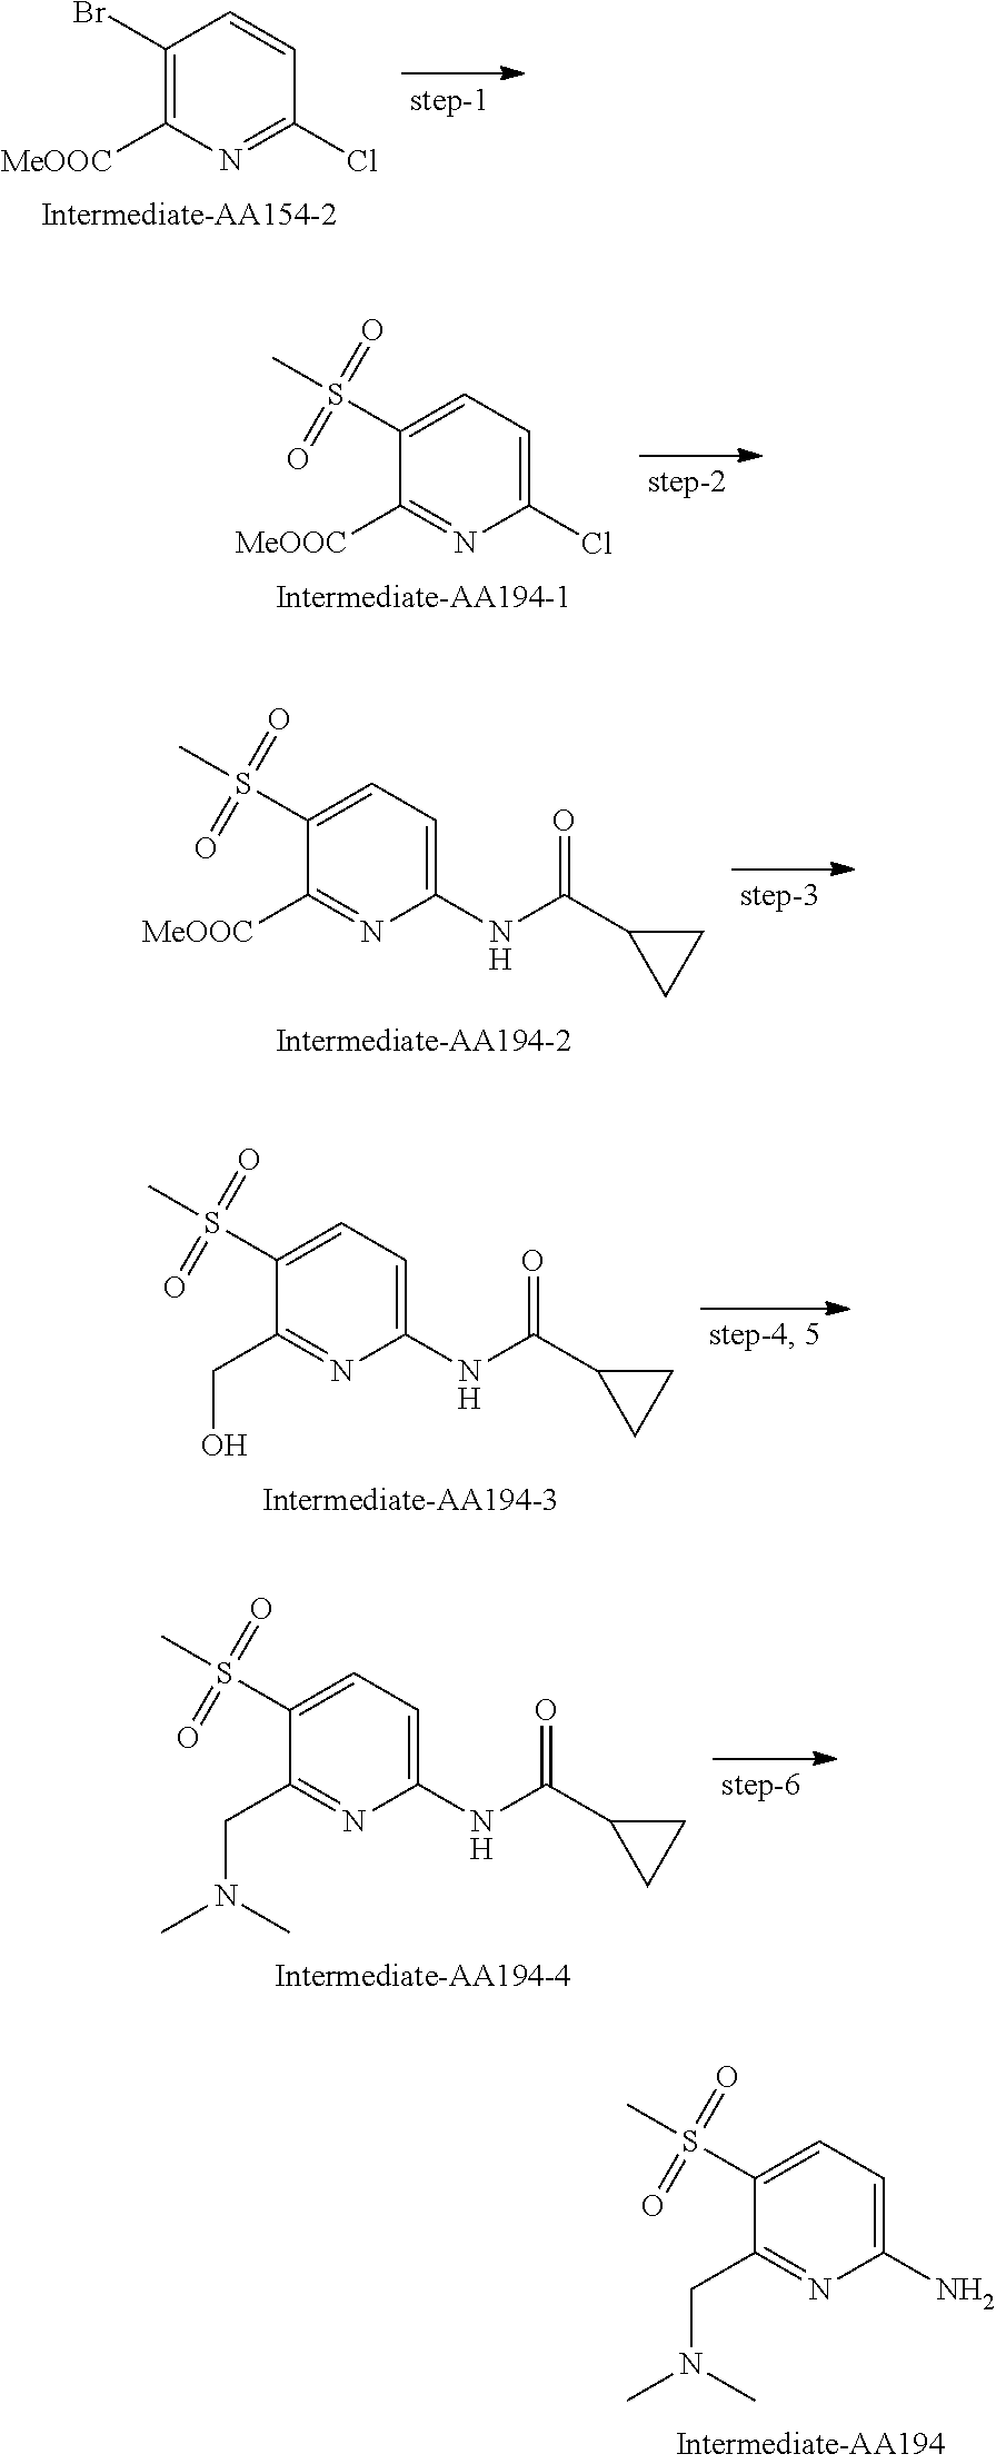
C1(Br)=C([MeOOC])N=C(Cl)C=C1.C1(S(C)(=O)=O)=CC=C(N)N=C1CN(C)C.C1(S(C)(=O)=O)=CC=C(Cl)N=C1[MeOOC].C1(S(C)(=O)=O)=CC=C(NC(C2CC2)=O)N=C1[MeOOC].C1(S(C)(=O)=O)=CC=C(NC(C2CC2)=O)N=C1CO.C1(S(C)(=O)=O)=CC=C(NC(C2CC2)=O)N=C1CN(C)C
